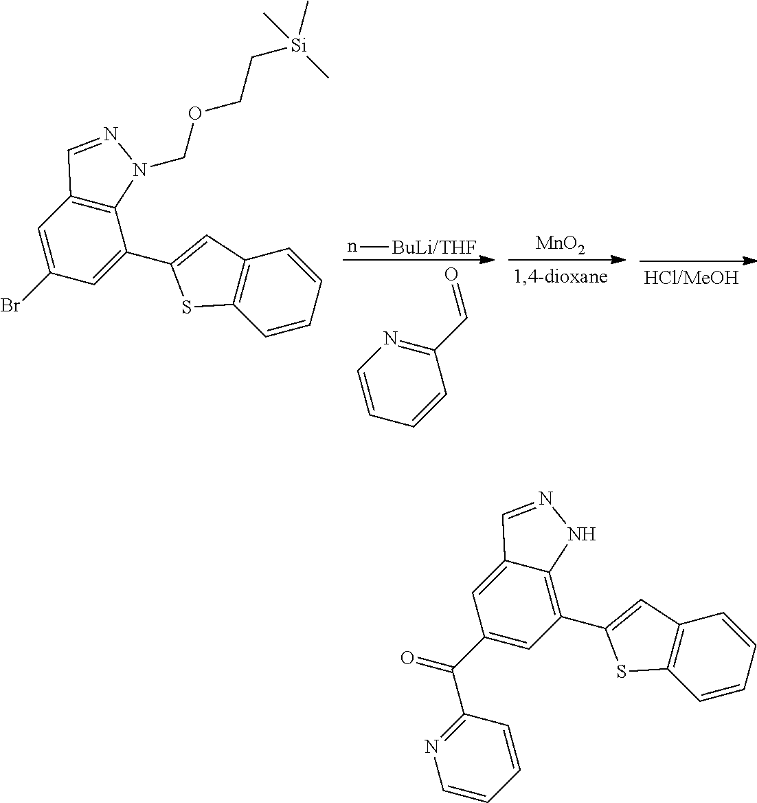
C12=C(C=C(Br)C=C1C1=CC3=C(S1)C=CC=C3)C=NN2COCC[Si](C)(C)C.n[BuLi/THF].C1=CC=CC(C=O)=N1.[MnO2].C1=CC=CN=C1C(C1=CC(C2=CC3=C(S2)C=CC=C3)=C2C(=C1)C=NN2)=O
